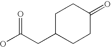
C1C(CC(O)=O)CCC(=O)C1
